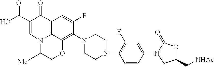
C1(C(=O)O)=CN2C3=C(C1=O)C=C(F)C(N1CCN(C4=C(F)C=C(N5CC(C[NHAc])OC5=O)C=C4)CC1)=C3OCC2[Me]
